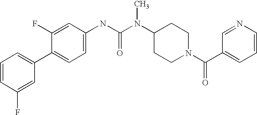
C1=CC(F)=CC(C2=CC=C(NC(N(C3CCN(C(C4=CC=CN=C4)=O)CC3)C)=O)C=C2F)=C1
